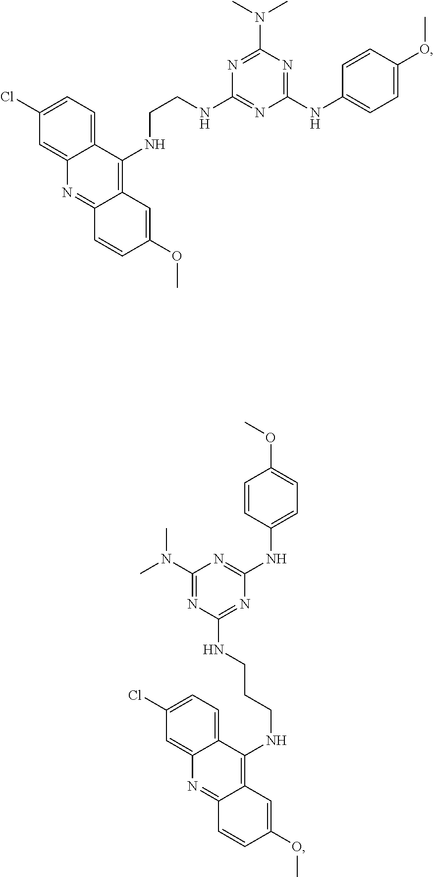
C(CCNC1=NC(NC2=CC=C(OC)C=C2)=NC(N(C)C)=N1)NC1=C2C(=NC3=CC(Cl)=CC=C13)C=CC(OC)=C2.C1(Cl)=CC=C2C(=C1)N=C1C(=C2NCCNC2=NC(NC3=CC=C(OC)C=C3)=NC(N(C)C)=N2)C=C(OC)C=C1
